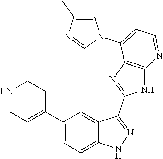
C1(C2=CC=C3C(=C2)C(C2=NC4=C(N2)N=CC=C4N2C=C(C)N=C2)=NN3)=CCNCC1
